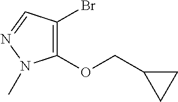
O(CC1CC1)C1=C(Br)C=NN1C
